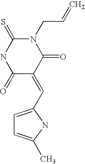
N1(CC=C)C(=S)NC(=O)C(=CC2=CC=C(C)N2)C1=O
